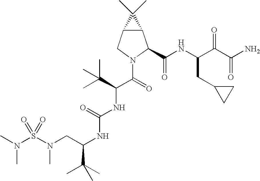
N(S(N(CC(NC(NC(C(N1C(C(NC(C(C(N)=O)=O)CC2CC2)=O)C2C(C1)C2(C)C)=O)C(C)(C)C)=O)C(C)(C)C)C)(=O)=O)(C)C
